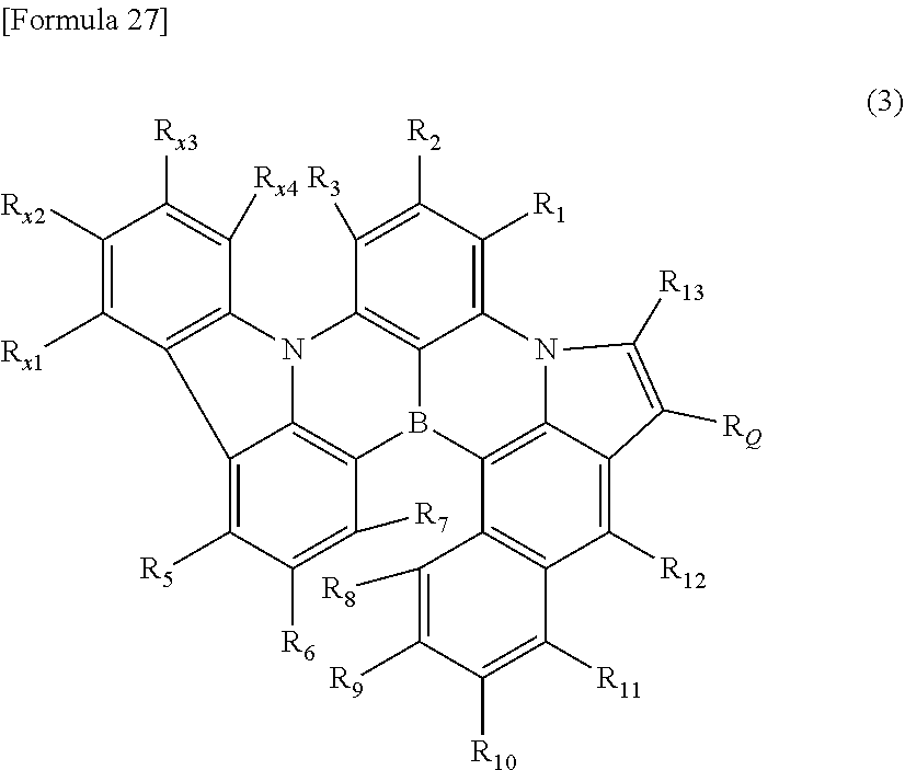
C1([R3])=C([R2])C([R1])=C2C3=C1N1C4=C(B3C3=C5N2C([R13])=C([RQ])C5=C([R12])C2=C3C([R8])=C([R9])C([R10])=C2[R11])C([R7])=C([R6])C([R5])=C4C2=C1C([Rx4])=C([Rx3])C([Rx2])=C2[Rx1]
